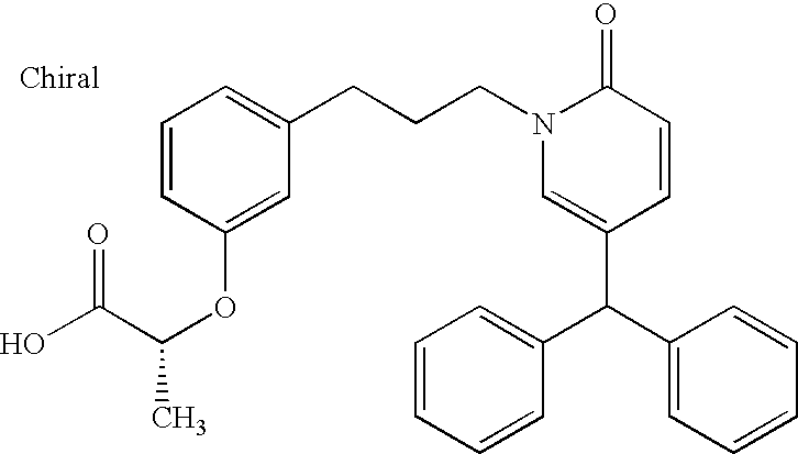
C1(CCCN2C(=O)C=CC(C(C3=CC=CC=C3)C3=CC=CC=C3)=C2)=CC=CC(OC(C)C(=O)O)=C1
